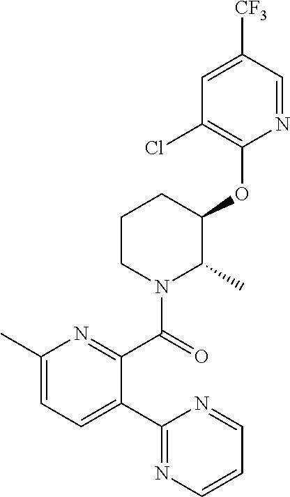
C1(C2=CC=C(C)N=C2C(=O)N2C(C)C(OC3=C(Cl)C=C([CF3])C=N3)CCC2)=NC=CC=N1
